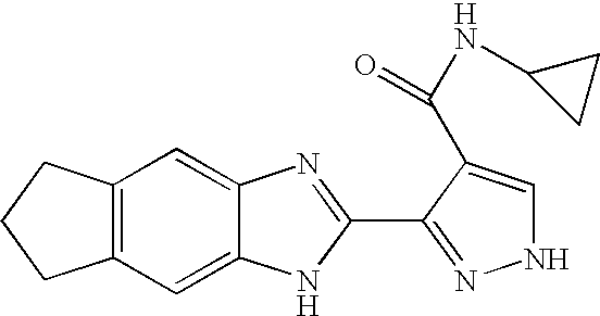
C12=C(C=C3C(=C1)NC(C1=NNC=C1C(NC1CC1)=O)=N3)CCC2
